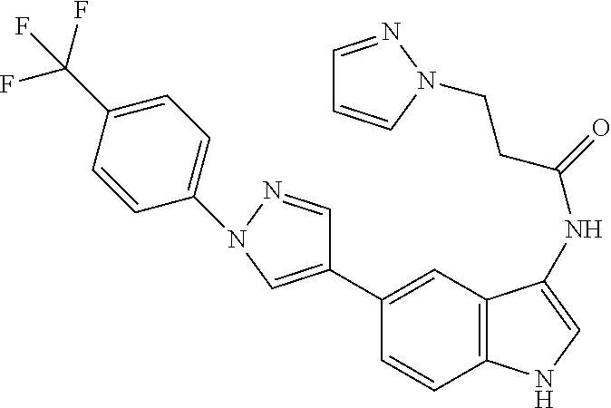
C1(C2=CN(C3=CC=C(C(F)(F)F)C=C3)N=C2)=CC2=C(C=C1)NC=C2NC(CCN1C=CC=N1)=O
